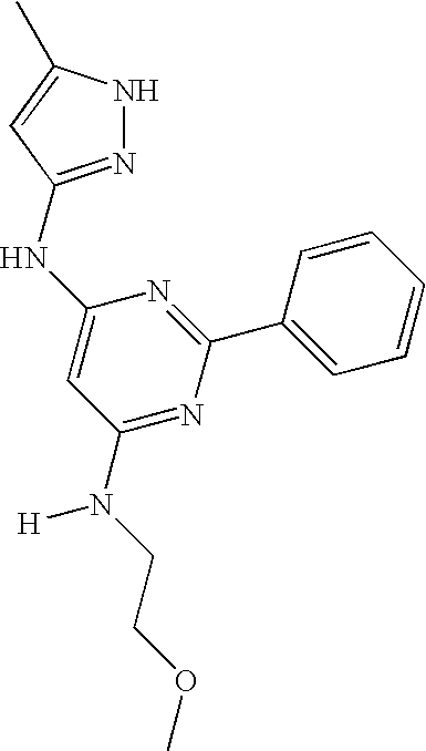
N1=C(NC2=CC(N(CCOC)[H])=NC(C3=CC=CC=C3)=N2)C=C(C)N1
